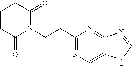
C1(CCN2C(=O)CCCC2=O)=NC=C2C(=N1)N=CN2
